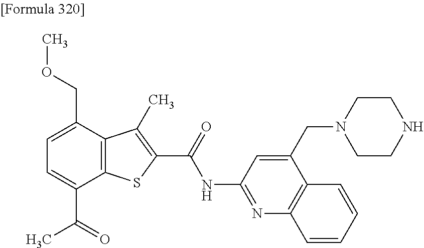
C1=C(C(=O)C)C2=C(C(COC)=C1)C(C)=C(C(=O)NC1=NC3=C(C(CN4CCNCC4)=C1)C=CC=C3)S2
